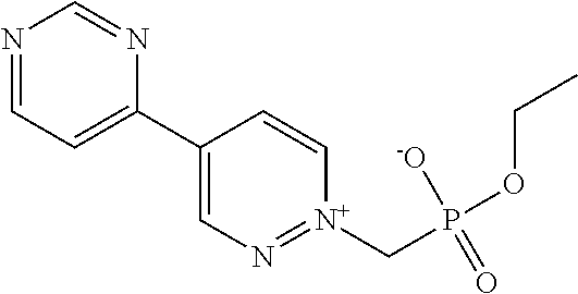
N1=CC=C(C2=CN=[N+](CP(OCC)(=O)[-O])C=C2)N=C1
